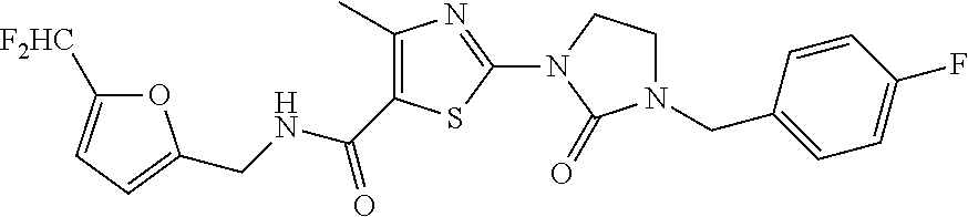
C1(C)=C(C(NCC2=CC=C([F2HC])O2)=O)SC(N2C(=O)N(CC3=CC=C(F)C=C3)CC2)=N1
